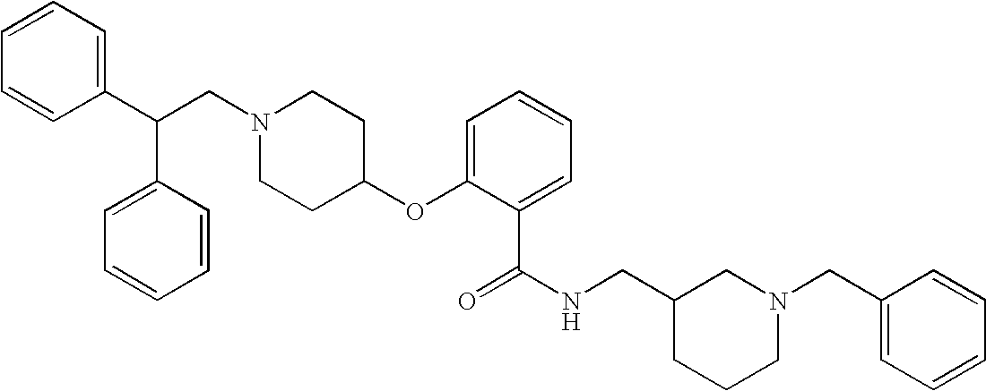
N1(CC(C2=CC=CC=C2)C2=CC=CC=C2)CCC(OC2=CC=CC=C2C(=O)NCC2CCCN(CC3=CC=CC=C3)C2)CC1
